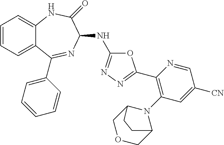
C1=CC=C2C(=C1)NC(=O)C(NC1=NN=C(C3=C(N4C5COCC4CC5)C=C([CN])C=N3)O1)N=C2C1=CC=CC=C1
